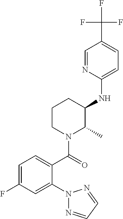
C1(NC2C(C)N(C(=O)C3=CC=C(F)C=C3N3N=CC=N3)CCC2)=CC=C(C(F)(F)F)C=N1
